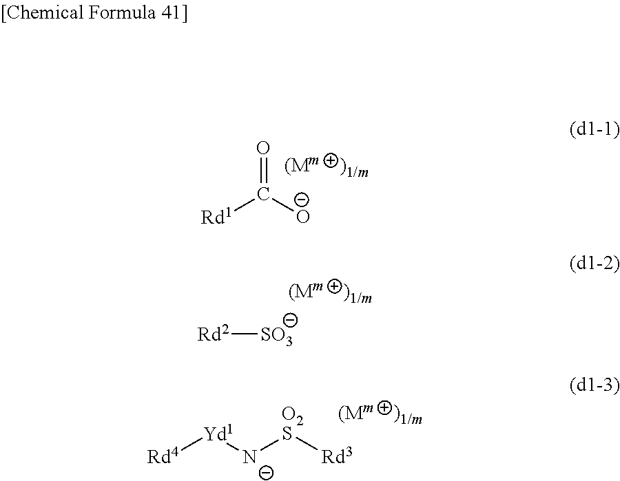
[Rd2][SO3].[Rd4][Yd1][N-][O2S][Rd3].O=C([Rd1])[O-]
